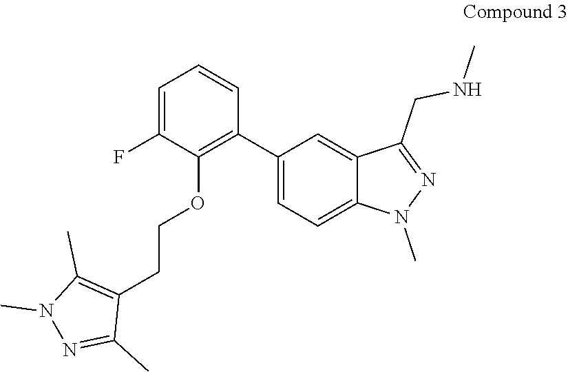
C1(C2=C(OCCC3=C(C)N(C)N=C3C)C(F)=CC=C2)=CC=C2C(=C1)C(CNC)=NN2C
